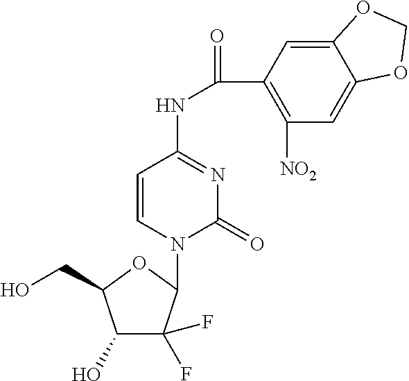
C1=CN(C2C(F)(F)C(O)C(CO)O2)C(=O)N=C1NC(C1=C([NO2])C=C2C(=C1)OCO2)=O
